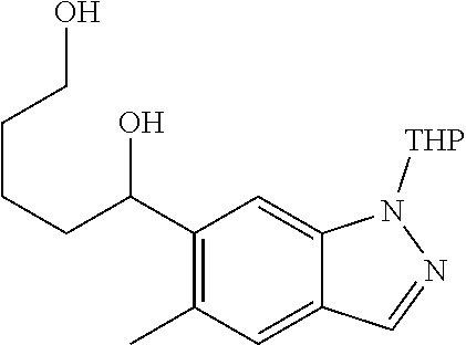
C1(C(CCCCO)O)=C(C)C=C2C(=C1)N([THP])N=C2
